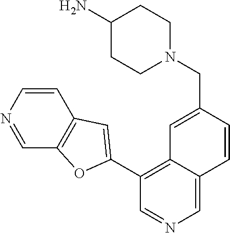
N1(CC2=CC3=C(C4=CC5=C(C=NC=C5)O4)C=NC=C3C=C2)CCC(N)CC1
